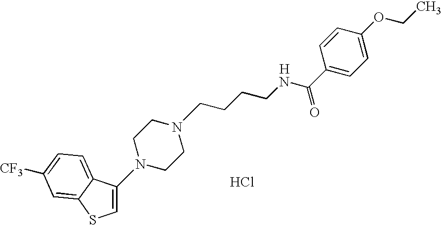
C1=C(N2CCN(CCCCNC(C3=CC=C(OCC)C=C3)=O)CC2)C2=CC=C([CF3])C=C2S1.[H].Cl
